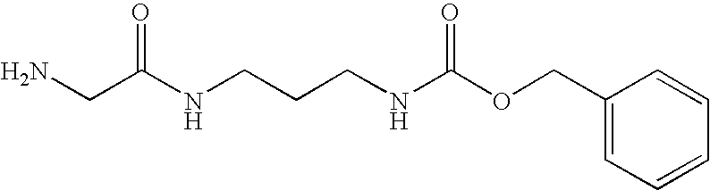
NCC(NCCCNC(OCC1=CC=CC=C1)=O)=O
